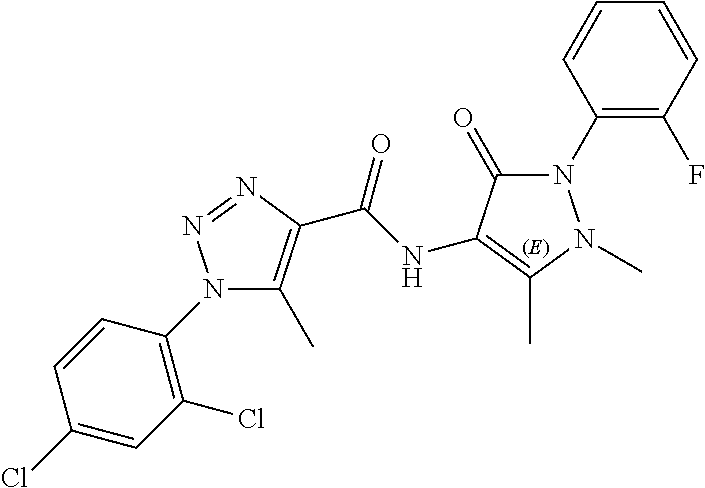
N1(C2=C(Cl)C=C(Cl)C=C2)C(C)=C(C(NC2=C(C)N(C)N(C3=C(F)C=CC=C3)C2=O)=O)N=N1
